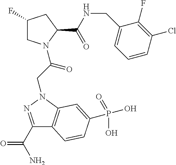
C1(F)CN(C(=O)CN2C3=C(C(C(N)=O)=N2)C=CC(P(=O)(O)O)=C3)C(C(NCC2=CC=CC(Cl)=C2F)=O)C1
